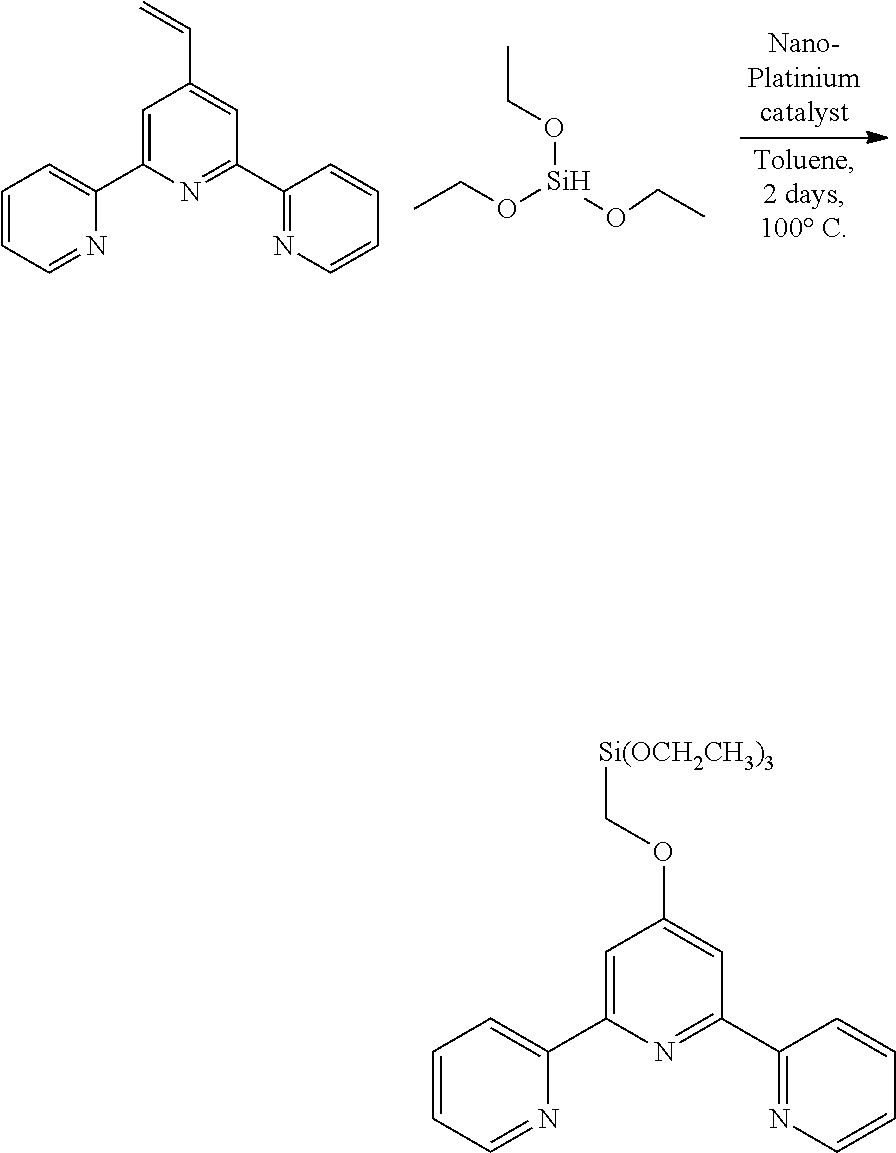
C1=CC=NC(C2=CC(C=C)=CC(C3=NC=CC=C3)=N2)=C1.CCO[Si](OCC)OCC.C1=CC=NC(C2=CC(OC[Si(OCH2CH3)3])=CC(C3=NC=CC=C3)=N2)=C1
